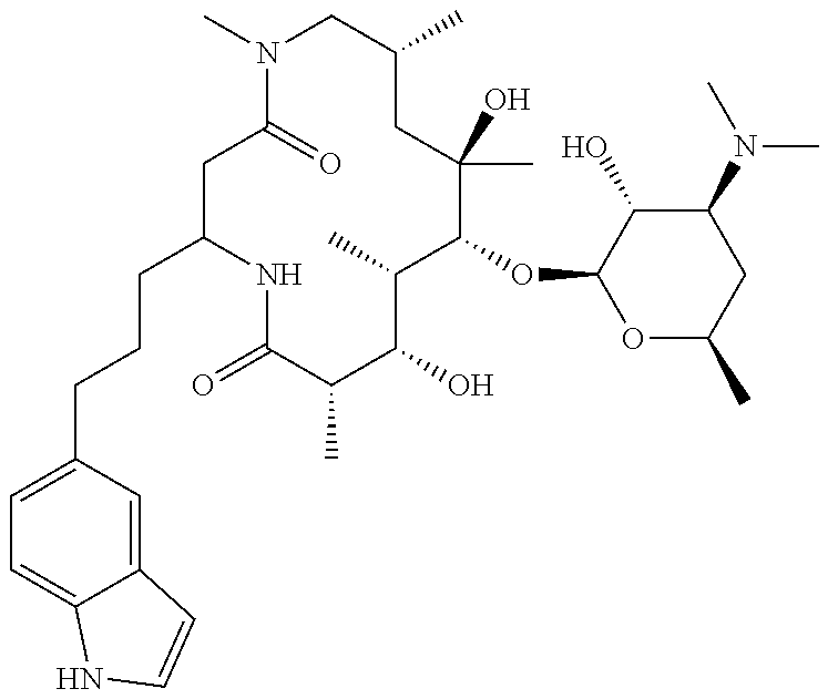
C1C(CCCC2=CC=C3C(=C2)C=CN3)NC(=O)C(C)C(O)C(C)C(OC2OC(C)CC(N(C)C)C2O)C(C)(O)CC(C)CN(C)C1=O
